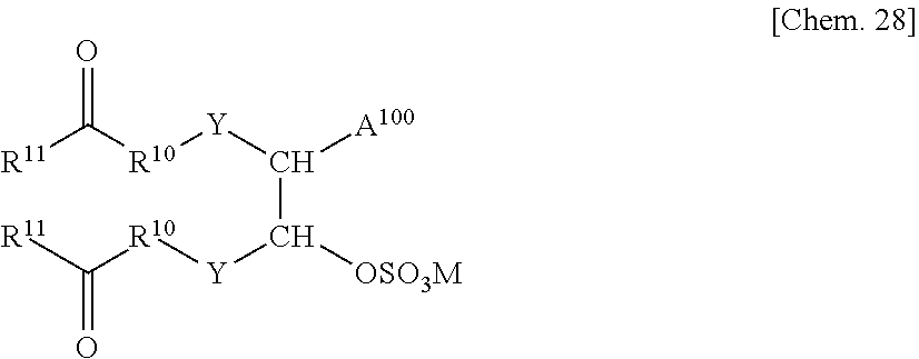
[R11]C([R10][Y]C(C([Y][R10]C([R11])=O)[OSO3M])[A100])=O
